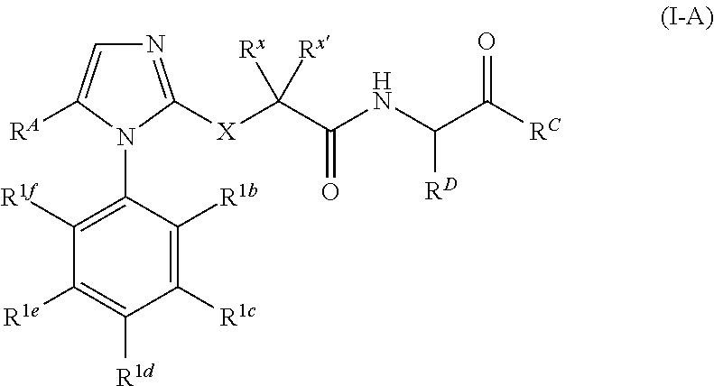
N1=C([X]C(C(NC(C([RC])=O)[RD])=O)([Rx])[Rx])N(C2=C([R1f])C([R1e])=C([R1d])C([R1c])=C2[R1b])C([RA])=C1
